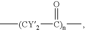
C[(CY2][C)n](C)=O
